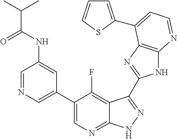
C1=NC=C(C2=CN=C3C(=C2F)C(C2=NC4=C(N2)N=CC=C4C2=CC=CS2)=NN3)C=C1NC(C(C)C)=O
